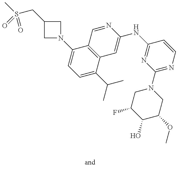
C1=C(C(C)C)C2=C(C(N3CC(CS(C)(=O)=O)C3)=C1)C=NC(NC1=NC(N3CC(F)C(O)C(OC)C3)=NC=C1)=C2
